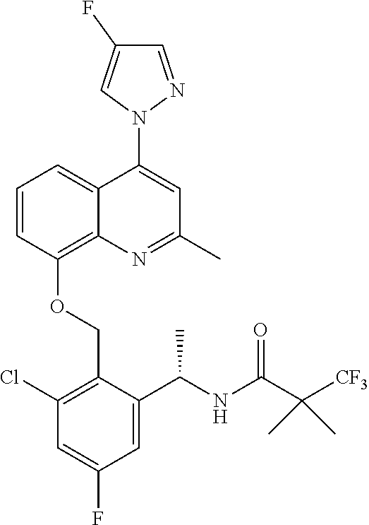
C1=CC(OCC2=C(Cl)C=C(F)C=C2C(NC(C([CF3])(C)C)=O)C)=C2C(=C1)C(N1N=CC(F)=C1)=CC(C)=N2
